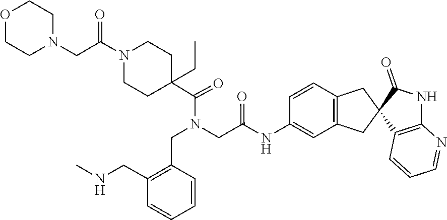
C1C(C(=O)N(CC2=C(CNC)C=CC=C2)CC(NC2=CC3=C(C=C2)CC2(C4=C(N=CC=C4)NC2=O)C3)=O)(CC)CCN(C(CN2CCOCC2)=O)C1
